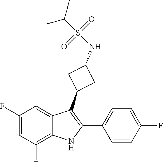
O=S(=O)(C(C)C)NC1CC(C2=C(C3=CC=C(F)C=C3)NC3=C(F)C=C(F)C=C32)C1
